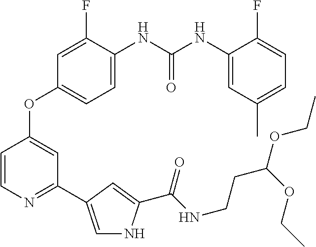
C1=C(NC(NC2=CC(C)=CC=C2F)=O)C(F)=CC(OC2=CC(C3=CNC(C(NCCC(OCC)OCC)=O)=C3)=NC=C2)=C1
